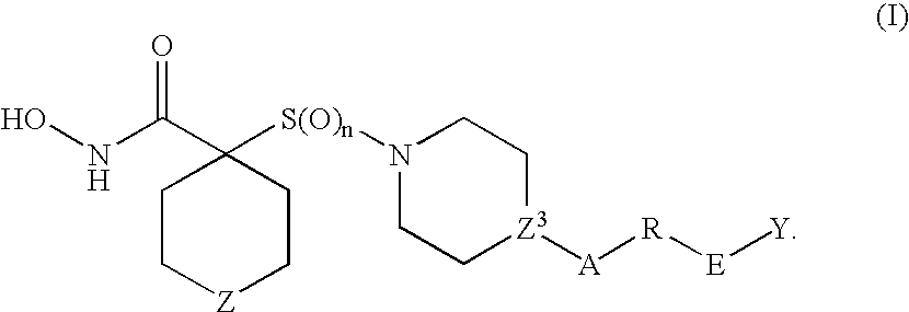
C1C[Z]CCC1(C(NO)=O)[S(O)n]N1CC[Z3]([A][R][E][Y])CC1
